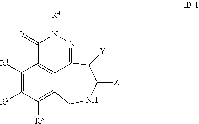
C1([R1])=C([R2])C([R3])=C2C3=C1C(=O)N([R4])N=C3C([Y])C([Z])NC2
